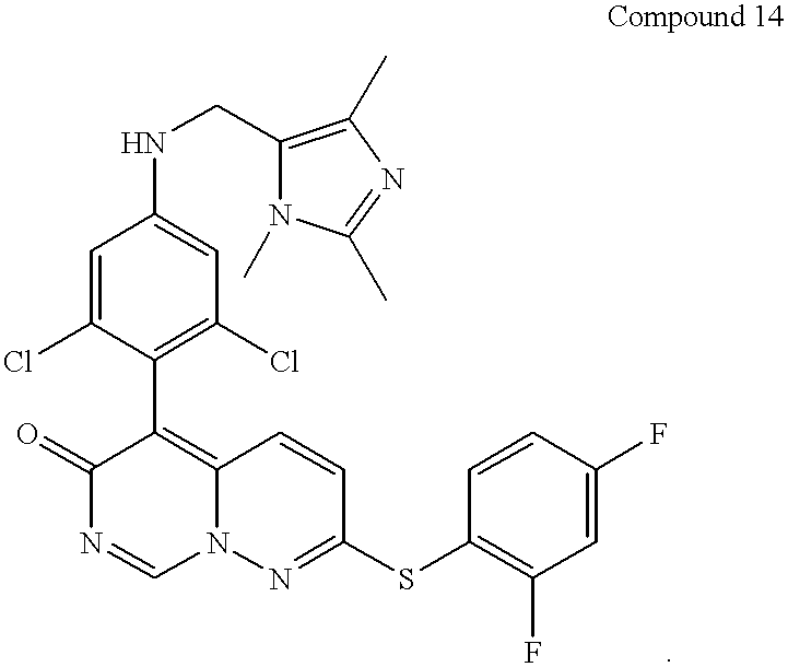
C1=C(Cl)C(C2=C3C=CC(SC4=C(F)C=C(F)C=C4)=NN3C=NC2=O)=C(Cl)C=C1NCC1=C(C)N=C(C)N1C
